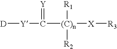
[D][Y]C([(C)n]([X][R3])([R1])[R2])=[Y]
